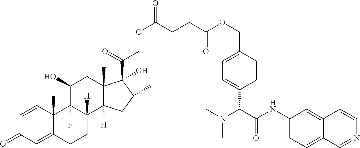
C1=CC2(C)C(=CC1=O)CCC1([H])C2(F)C(O)CC2(C)C1([H])CC(C)C2(C(=O)COC(=O)CCC(OCC1=CC=C(C(C(NC2=CC=C3C(=C2)C=CN=C3)=O)N(C)C)C=C1)=O)O
